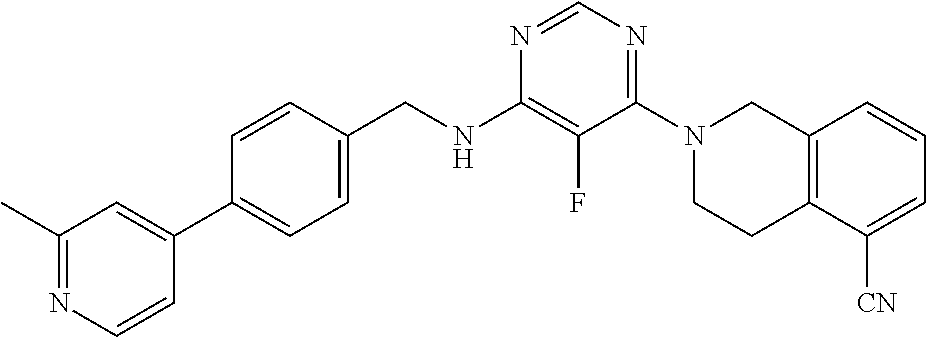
N1=CN=C(N2CCC3=C(C2)C=CC=C3[CN])C(F)=C1NCC1=CC=C(C2=CC(C)=NC=C2)C=C1
